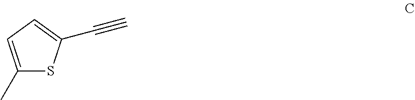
C1(C)=CC=C(C#C)S1
